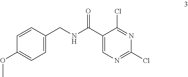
C1(OC)=CC=C(CNC(C2=CN=C(Cl)N=C2Cl)=O)C=C1
